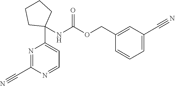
N1=C(C#N)N=CC=C1C1(NC(OCC2=CC(C#N)=CC=C2)=O)CCCC1
